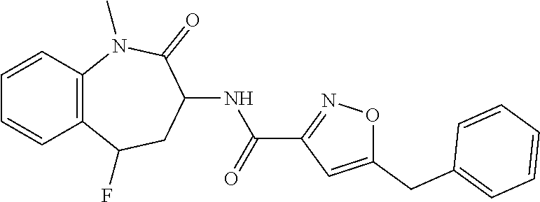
C12=C(N(C)C(=O)C(NC(C3=NOC(CC4=CC=CC=C4)=C3)=O)CC1F)C=CC=C2
